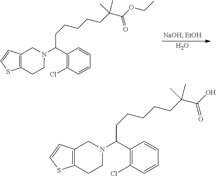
O.N1(C(CCCCCC(C(=O)OCC)(C)C)C2=C(Cl)C=CC=C2)CC2=C(CC1)SC=C2.N1(C(CCCCCC(C(=O)O)(C)C)C2=C(Cl)C=CC=C2)CC2=C(CC1)SC=C2
